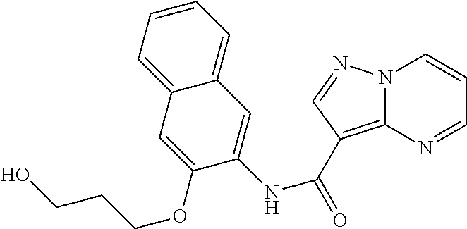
C12=C(C(=O)NC3=CC4=CC=CC=C4C=C3OCCCO)C=NN1C=CC=N2
